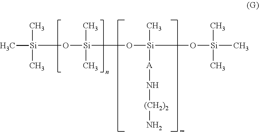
[Si](O[Si](O[Si](C)([A]N[(CH2)2]N)O[Si](C)(C)C)(C)C)(C)(C)C
